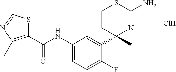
C1(C(NC2=CC=C(F)C(C3(C)N=C(N)SCC3)=C2)=O)=C(C)N=CS1.Cl
